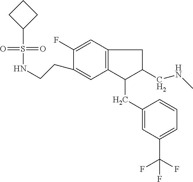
S(=O)(=O)(C1CCC1)NCCC1=CC2=C(C=C1F)CC(CNC)C2CC1=CC(C(F)(F)F)=CC=C1
